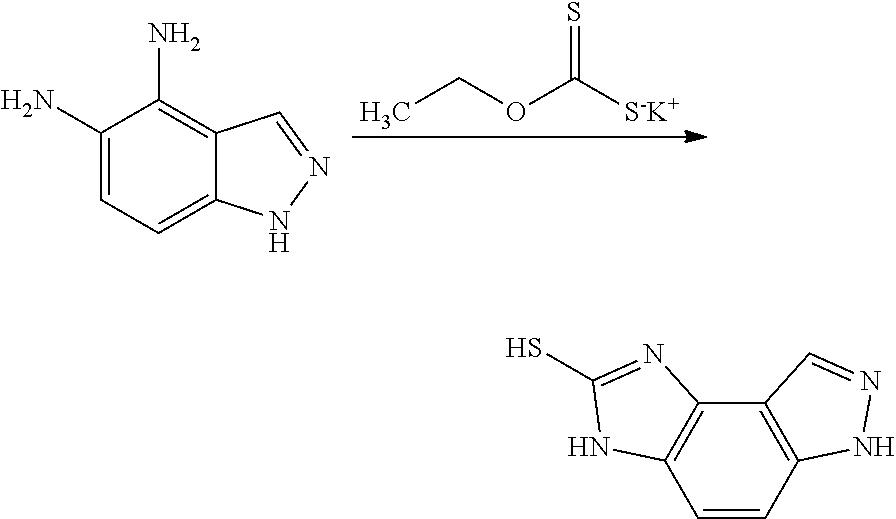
C1(N)=CC=C2C(=C1N)C=NN2.CCOC([S-K+])=S.C1=CC2=C(C3=C1NC(S)=N3)C=NN2
